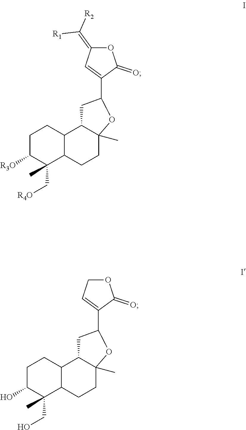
C1C([R3O])C(C[R4O])(C)C2C(C1)C1C(C)(CC2)OC(C2=CC(=C([R1])[R2])OC2=O)C1.C1C(O)C(CO)(C)C2C(C1)C1C(C)(CC2)OC(C2=CCOC2=O)C1
